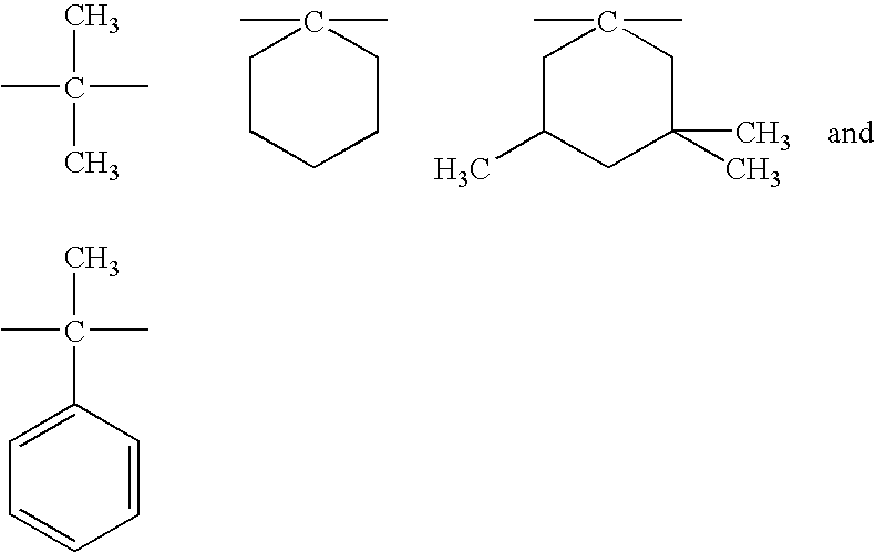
CC(C)(C)C.C1CCCCC1(C)C.C1C(C)CC(C)(C)CC1(C)C.C1=C(C(C)(C)C)C=CC=C1
